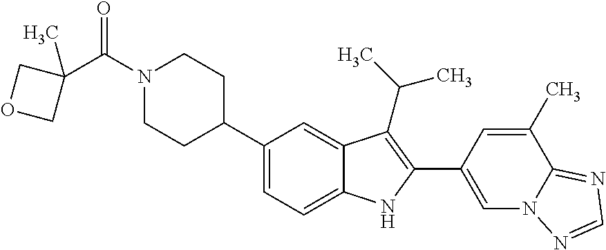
C1=C(C2=C(C(C)C)C3=CC(C4CCN(C(C5(C)COC5)=O)CC4)=CC=C3N2)C=C(C)C2=NC=NN12
